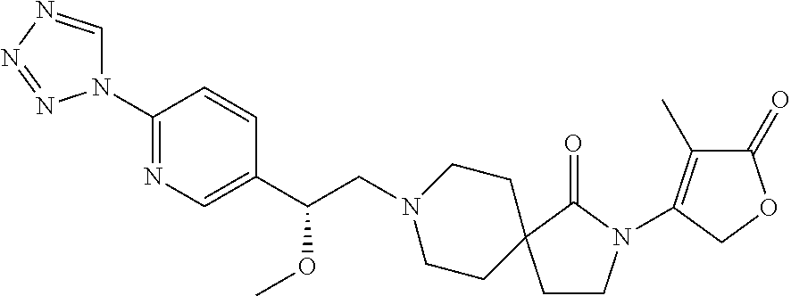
N1(C2=NC=C(C(CN3CCC4(CC3)CCN(C3=C(C)C(=O)OC3)C4=O)OC)C=C2)C=NN=N1
